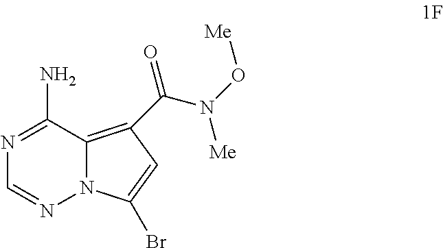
N1=C(N)C2=C(C(N(O[Me])[Me])=O)C=C(Br)N2N=C1
